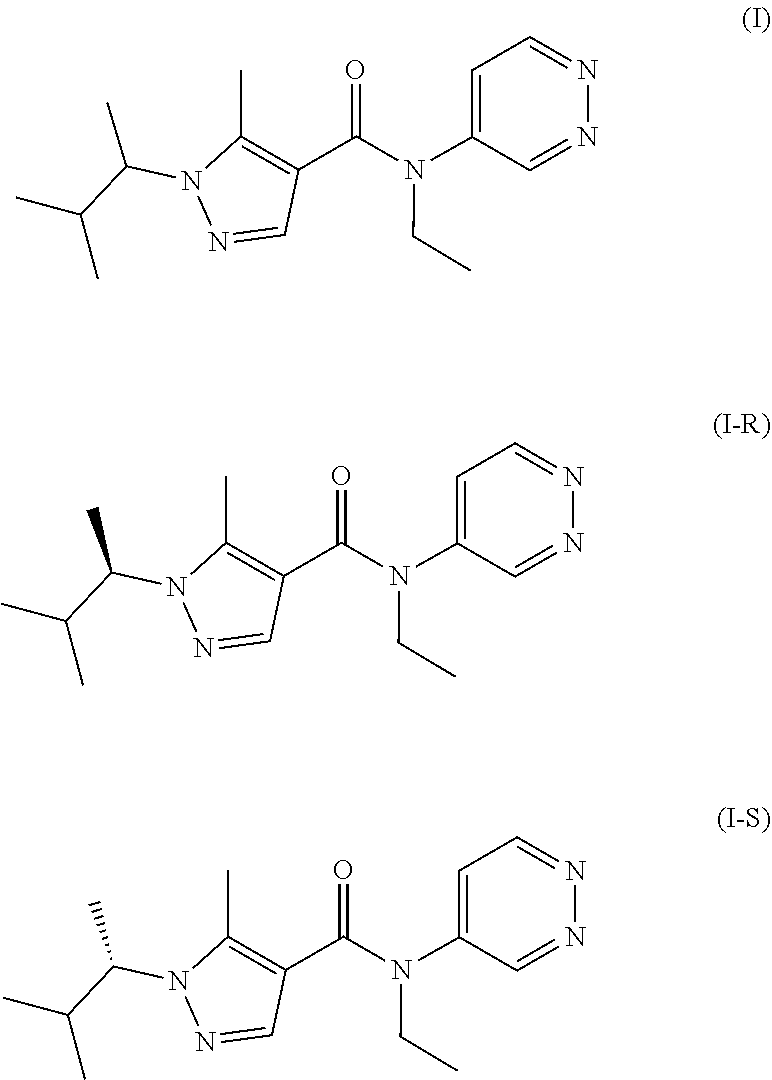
N1=CC(N(CC)C(C2=C(C)N(C(C(C)C)C)N=C2)=O)=CC=N1.N1=CC(N(CC)C(C2=C(C)N(C(C(C)C)C)N=C2)=O)=CC=N1.N1=CC(N(CC)C(C2=C(C)N(C(C(C)C)C)N=C2)=O)=CC=N1
